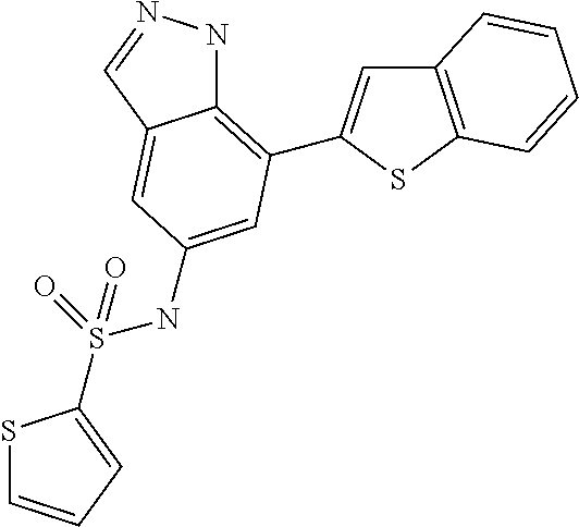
S(=O)(NC1=CC(C2=CC3=C(S2)C=CC=C3)=C2NN=CC2=C1)(=O)C1=CC=CS1
